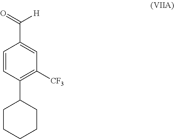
C1=CC(C2CCCCC2)=C([CF3])C=C1C(=O)[H]
